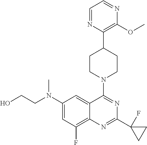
C12=C(F)C=C(N(CCO)C)C=C1C(N1CCC(C3=C(OC)N=CC=N3)CC1)=NC(C1(F)CC1)=N2
